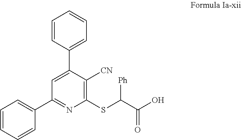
C1(SC(C(O)=O)[Ph])=C([CN])C(C2=CC=CC=C2)=CC(C2=CC=CC=C2)=N1
